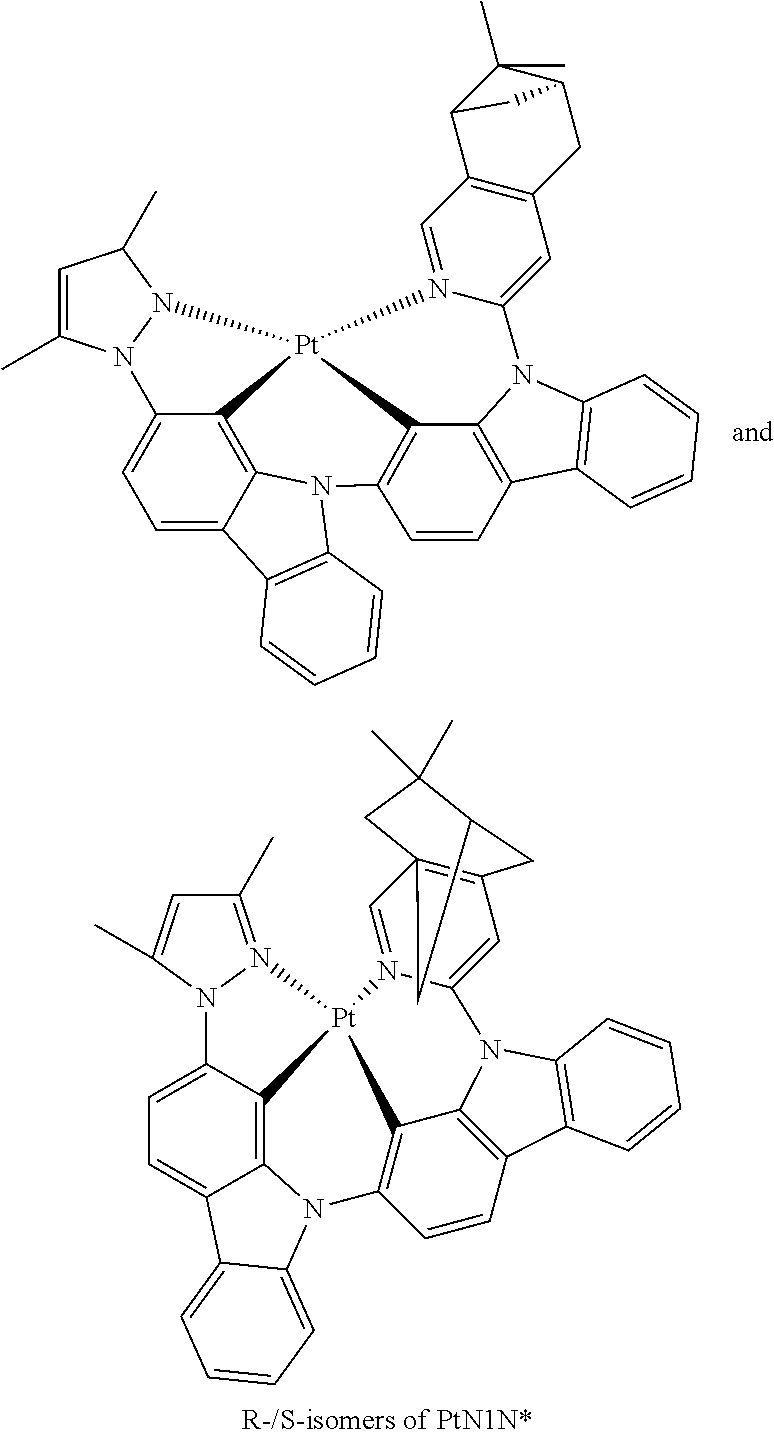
C1=CC=C2C(=C1)C1=CC=C3C4=C1N2C1=C2C5=C(C=C1)C1=C(N5C5=CC6=C7(C=N5[Pt]42N2=C(C)C=C(C)N32)CC(C)(C)C(C6)C7)C=CC=C1.C12=C(C=N3C(=C1)N1C4=C(C=CC5=C4[Pt]34C3=C6C(=CC=C3N3C(C)=CC(C)N34)C3=C(C=CC=C3)N56)C3=C1C=CC=C3)C1C(C)(C)C(C2)C1
